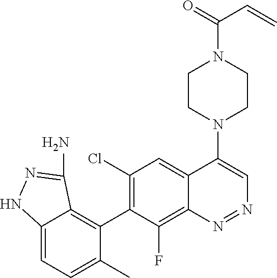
C12=CC=C(C)C(C3=C(Cl)C=C4C(=C3F)N=NC=C4N3CCN(C(=O)C=C)CC3)=C1C(N)=NN2
